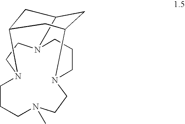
C1CCN(C)CCN2CCCN3CCN1C1CC3CC2C1
